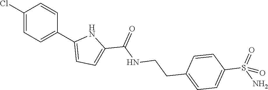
C1(Cl)=CC=C(C2=CC=C(C(NCCC3=CC=C(S(N)(=O)=O)C=C3)=O)N2)C=C1
